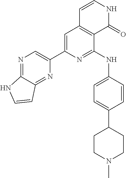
N1=C2C(=NC(C3=CC4=C(C(NC5=CC=C(C6CCN(C)CC6)C=C5)=N3)C(=O)NC=C4)=C1)C=CN2
